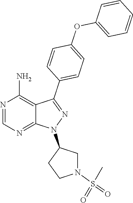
N1=CN=C2C(=C1N)C(C1=CC=C(OC3=CC=CC=C3)C=C1)=NN2C1CN(S(=O)(C)=O)CC1
